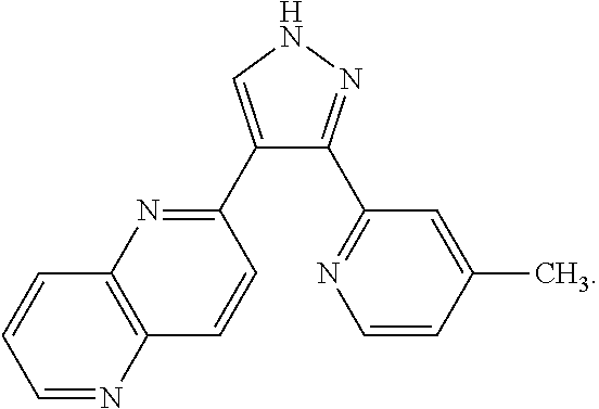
C1(C2=NC3=C(C=C2)N=CC=C3)=CNN=C1C1=NC=CC(C)=C1
